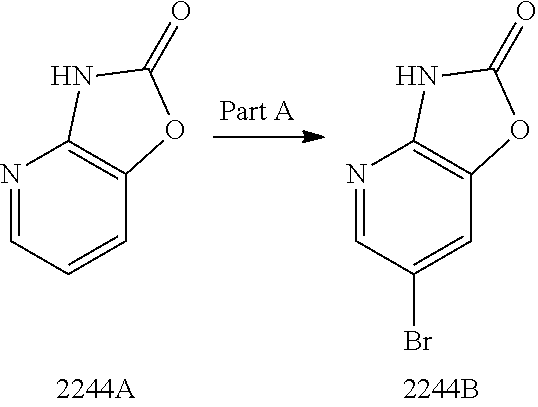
N1=CC=CC2=C1NC(=O)O2.N1=CC(Br)=CC2=C1NC(=O)O2
